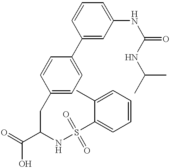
C1(C2=CC=C(CC(C(=O)O)NS(C3=CC=CC=C3C)(=O)=O)C=C2)=CC(NC(=O)NC(C)C)=CC=C1
